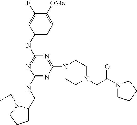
C1(NC2=NC(NCC3CCCN3CC)=NC(N3CCN(CC(N4CCCC4)=O)CC3)=N2)=CC=C([OMe])C(F)=C1
